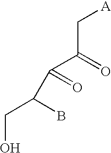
OCC(C(C(C[A])=O)=O)B
